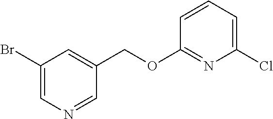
C1(Br)=CN=CC(COC2=NC(Cl)=CC=C2)=C1
